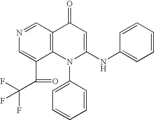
N1=CC2=C(C(C(=O)C(F)(F)F)=C1)N(C1=CC=CC=C1)C(NC1=CC=CC=C1)=CC2=O
